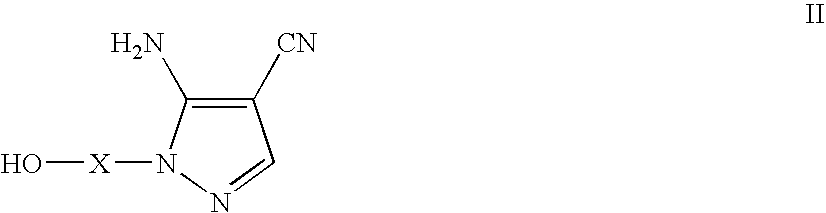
C1([CN])=C(N)N([X]O)N=C1
